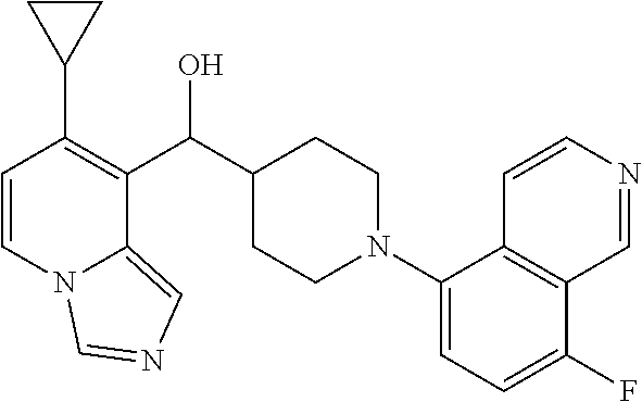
C1=CN2C(=CN=C2)C(C(C2CCN(C3=CC=C(F)C4=C3C=CN=C4)CC2)O)=C1C1CC1
